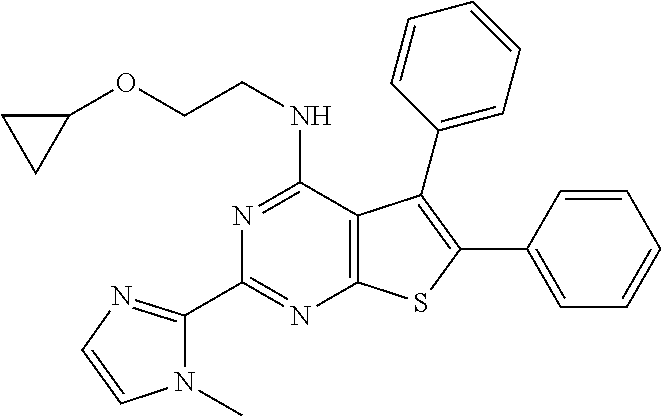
N1=C(NCCOC2CC2)C2=C(N=C1C1=NC=CN1C)SC(C1=CC=CC=C1)=C2C1=CC=CC=C1
